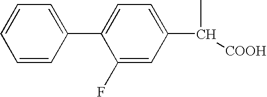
C1=CC=CC(C2=CC=C(C(C)[COOH])C=C2F)=C1
